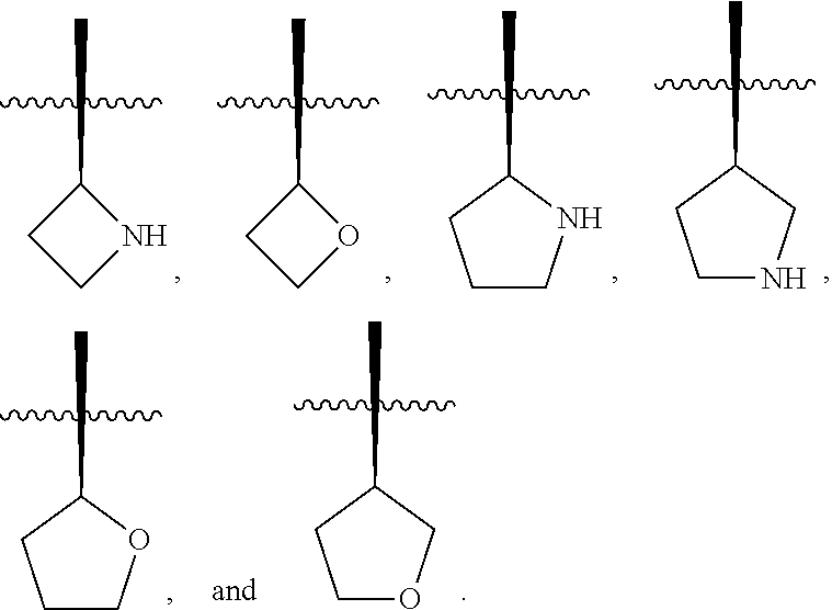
C1NCC(C)C1.C1CNC(C)C1.C1COC1C.C1CNC1C.C1OCC(C)C1.C1COC(C)C1
